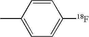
CC1=CC=C([18F])C=C1
